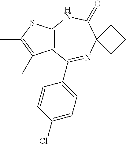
C12=C(C(C3=CC=C(Cl)C=C3)=NC3(C(=O)N1)CCC3)C(C)=C(C)S2
